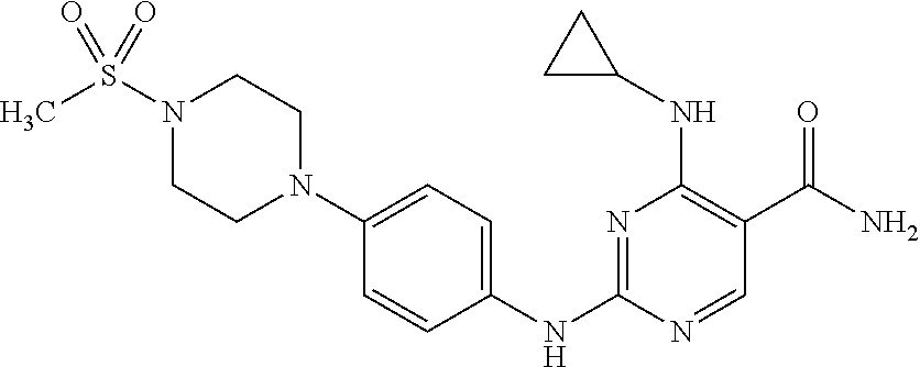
C1=CC(NC2=NC(NC3CC3)=C(C(N)=O)C=N2)=CC=C1N1CCN(S(C)(=O)=O)CC1
